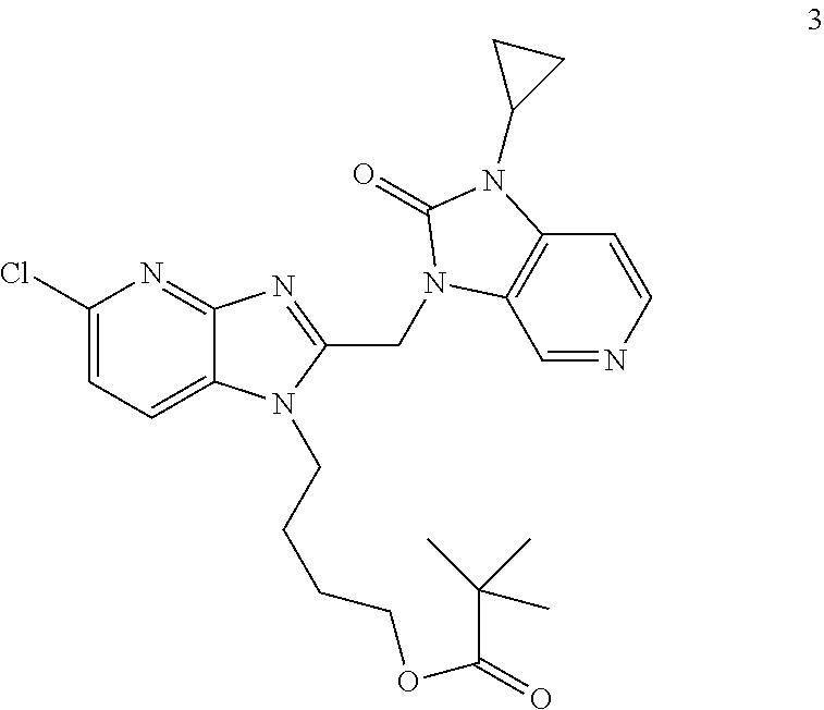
C1(Cl)=CC=C2C(=N1)N=C(CN1C3=C(C=CN=C3)N(C3CC3)C1=O)N2CCCCOC(C(C)(C)C)=O
